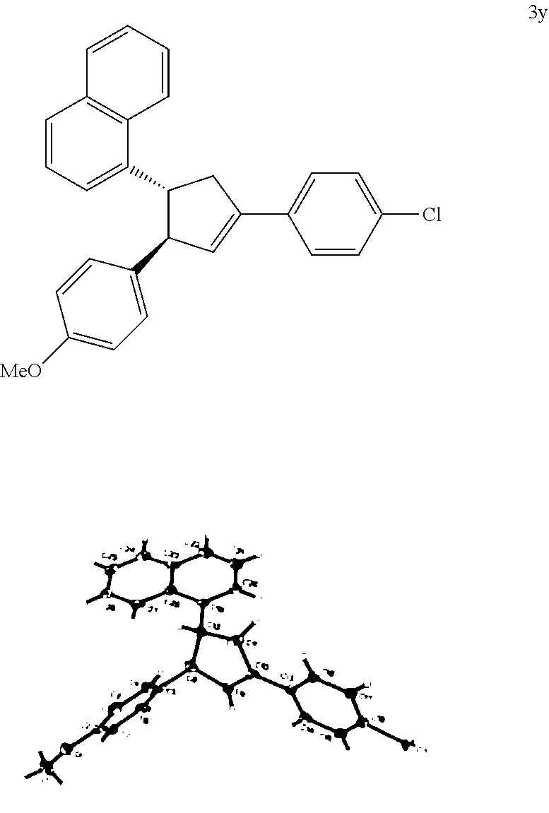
C1=CC=C(C2C(C3=CC=C([MeO])C=C3)C=C(C3=CC=C(Cl)C=C3)C2)C2=C1C=CC=C2
